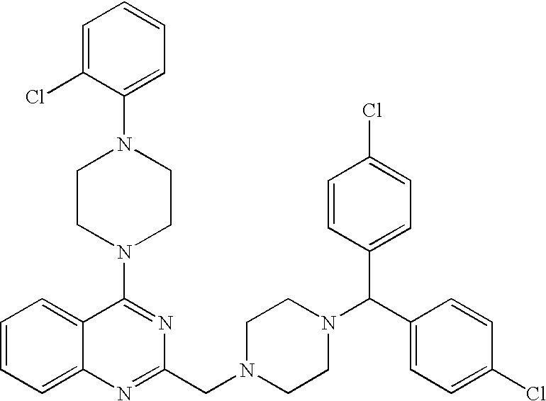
C1(N2CCN(C3=CC=CC=C3Cl)CC2)=NC(CN2CCN(C(C3=CC=C(Cl)C=C3)C3=CC=C(Cl)C=C3)CC2)=NC2=CC=CC=C12
